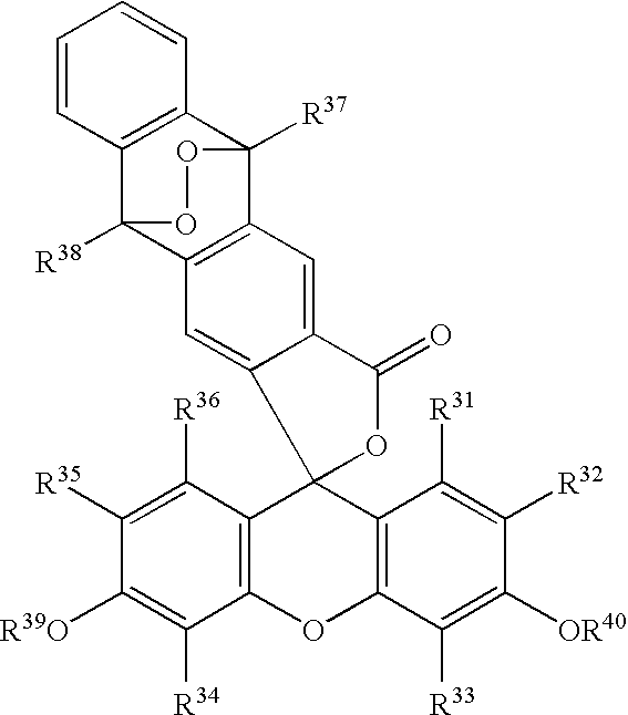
C1([R35])=C([R36])C2=C(C([R34])=C1[R39O])OC1=C(C([R31])=C([R32])C([OR40])=C1[R33])C21OC(=O)C2=CC3=C(C4([R38])C5=C(C=CC=C5)C3([R37])OO4)C=C12
